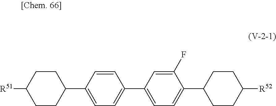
C1(C2=CC=C(C3=CC=C(C4CCC([R52])CC4)C(F)=C3)C=C2)CCC([R51])CC1
